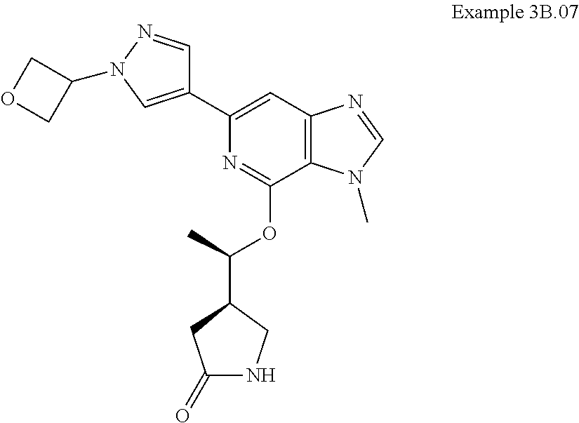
C1(=O)NCC(C(OC2=NC(C3=CN(C4COC4)N=C3)=CC3=C2N(C)C=N3)C)C1
